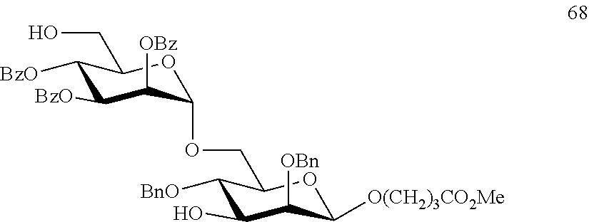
C1([BnO])C(O)C([OBn])C([O(CH2)3CO2Me])OC1COC1C([OBz])C([BzO])C([BzO])C(CO)O1
